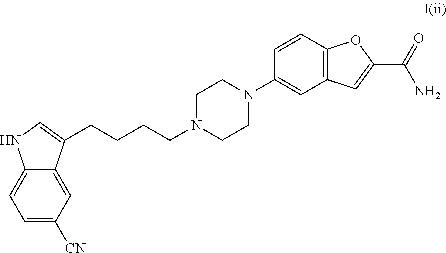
C1N(CCCCC2=CNC3=CC=C([CN])C=C32)CCN(C2=CC3=C(C=C2)OC(C(=O)N)=C3)C1
